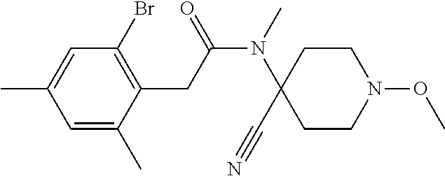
C1=C(C)C(CC(N(C2(C#N)CCN(OC)CC2)C)=O)=C(Br)C=C1C
